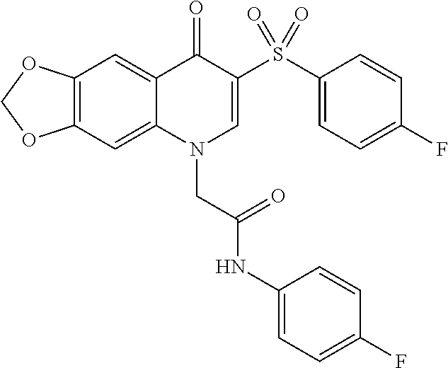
C12=C(C=C3C(=C1)C(=O)C(S(C1=CC=C(F)C=C1)(=O)=O)=CN3CC(NC1=CC=C(F)C=C1)=O)OCO2
